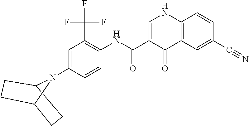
C1(N2C3CCC2CC3)=CC(C(F)(F)F)=C(NC(C2=CNC3=C(C2=O)C=C(C#N)C=C3)=O)C=C1
